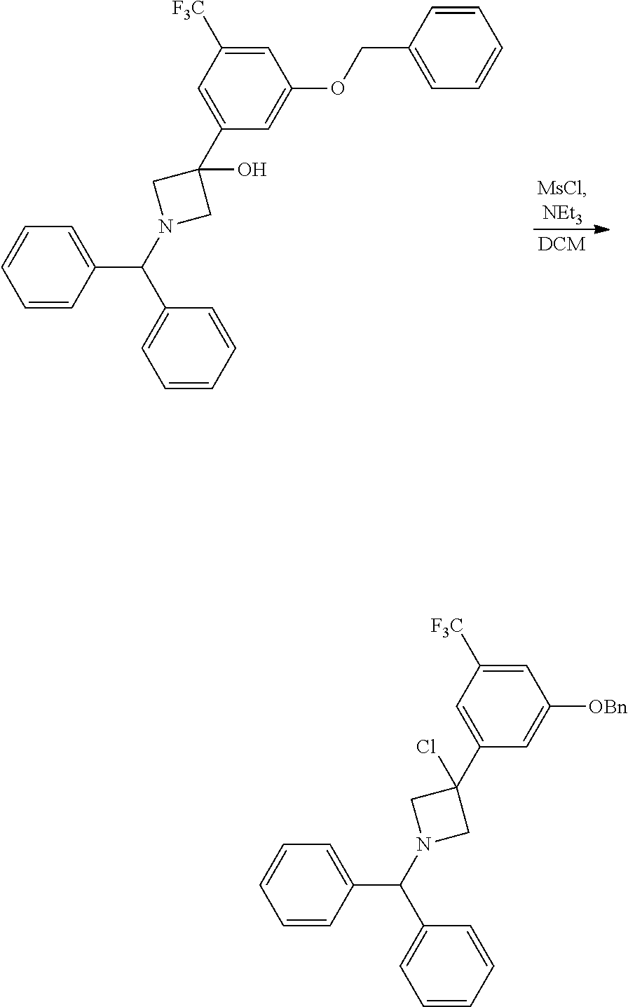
C1=CC=CC(C(C2=CC=CC=C2)N2CC(C3=CC([F3C])=CC(OCC4=CC=CC=C4)=C3)(O)C2)=C1.C1=CC=CC(C(C2=CC=CC=C2)N2CC(C3=CC([F3C])=CC([OBn])=C3)(Cl)C2)=C1
